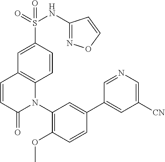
S(C1=CC2=C(C=C1)N(C1=C(OC)C=CC(C3=CC([CN])=CN=C3)=C1)C(=O)C=C2)(=O)(=O)NC1=NOC=C1
